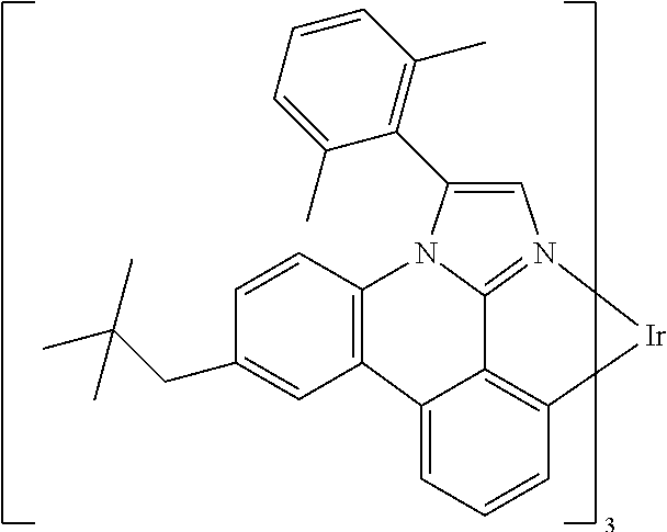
C12=N3[Ir]C4=C1C(=CC=C4)C1=C(N2C(C2=C(C)C=CC=C2C)=C3)C=CC(CC(C)(C)C)=C1
